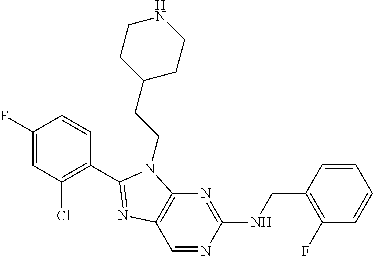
C1(F)=CC(Cl)=C(C2=NC3=C(N=C(NCC4=C(F)C=CC=C4)N=C3)N2CCC2CCNCC2)C=C1
